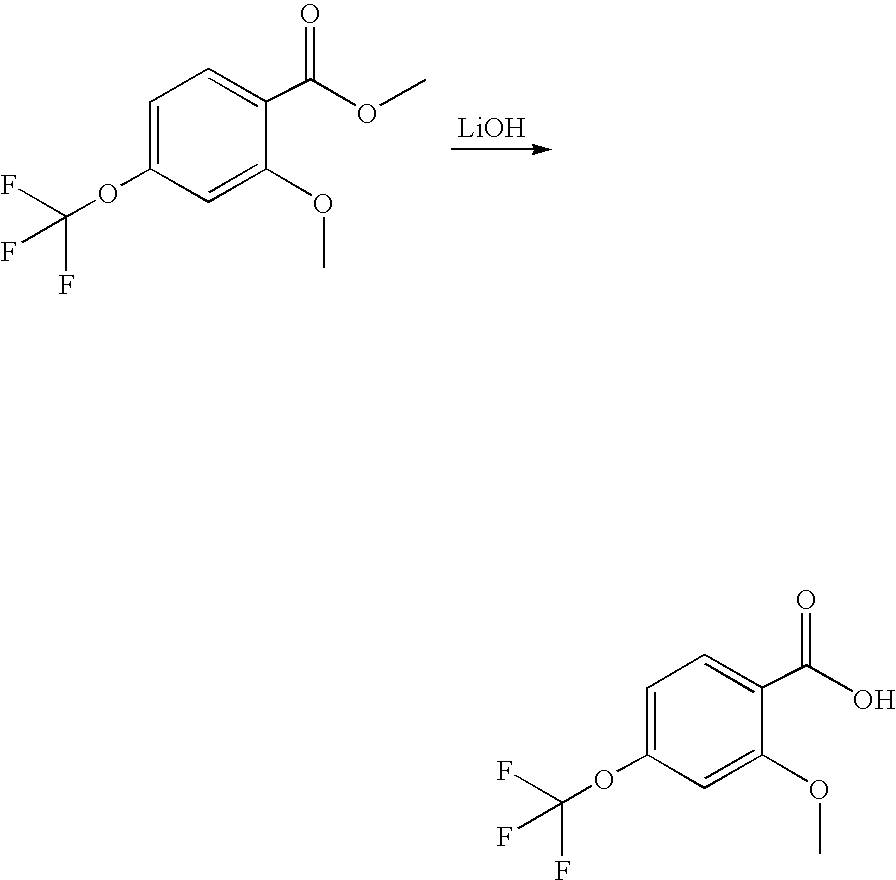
C1=C(OC(F)(F)F)C=C(OC)C(C(OC)=O)=C1.[LiOH].C1=C(OC(F)(F)F)C=C(OC)C(C(O)=O)=C1
